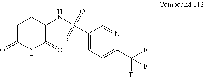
C1(S(NC2CCC(=O)NC2=O)(=O)=O)=CC=C(C(F)(F)F)N=C1
